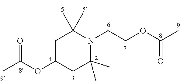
C1C(OC(C)=O)CC(C)(C)N(CCOC(C)=O)C1(C)C
